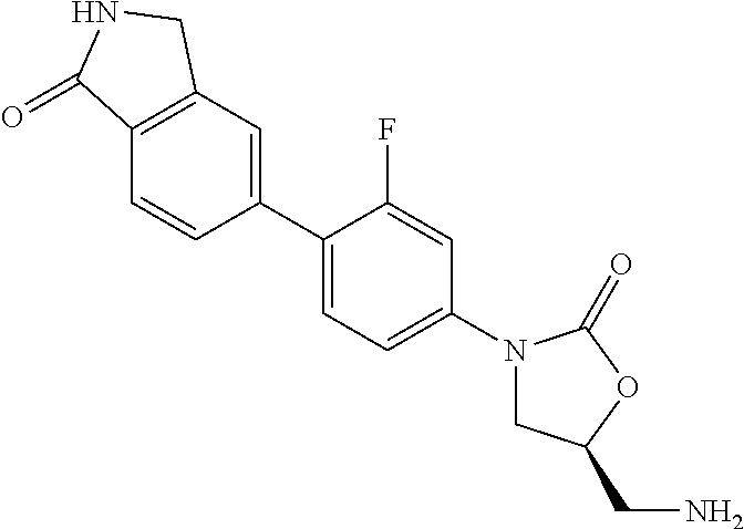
C12=C(C=C(C3=CC=C(N4CC(CN)OC4=O)C=C3F)C=C1)CNC2=O
